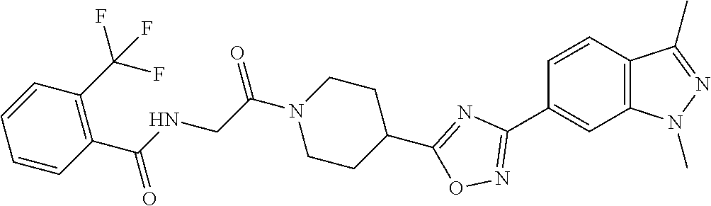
C1=CC2=C(C=C1C1=NOC(C3CCN(C(CNC(C4=C(C(F)(F)F)C=CC=C4)=O)=O)CC3)=N1)N(C)N=C2C
